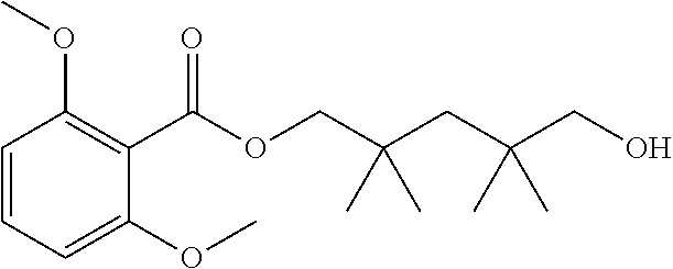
COC1=C(C(=O)OCC(CC(C)(C)CO)(C)C)C(OC)=CC=C1
